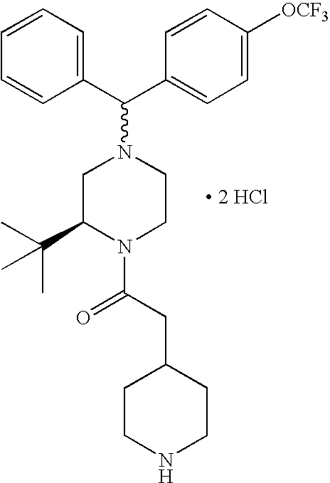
C(C1=CC=C([OCF3])C=C1)(N1CC(C(C)(C)C)N(C(CC2CCNCC2)=O)CC1)C1=CC=CC=C1.[ 2 HCl]
